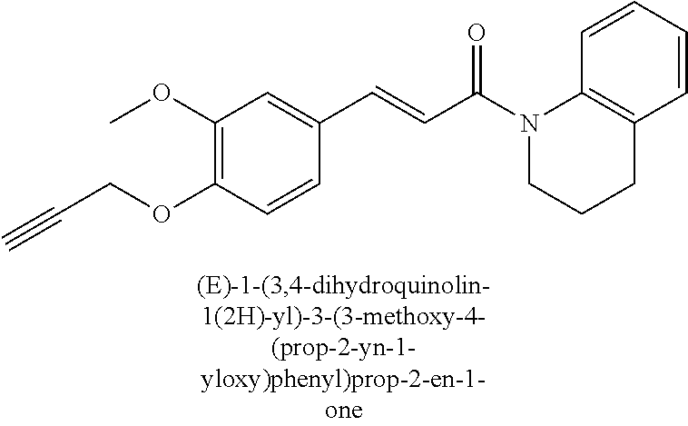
C1(OC)=C(OCC#C)C=CC(C=CC(=O)N2CCCC3=C2C=CC=C3)=C1
